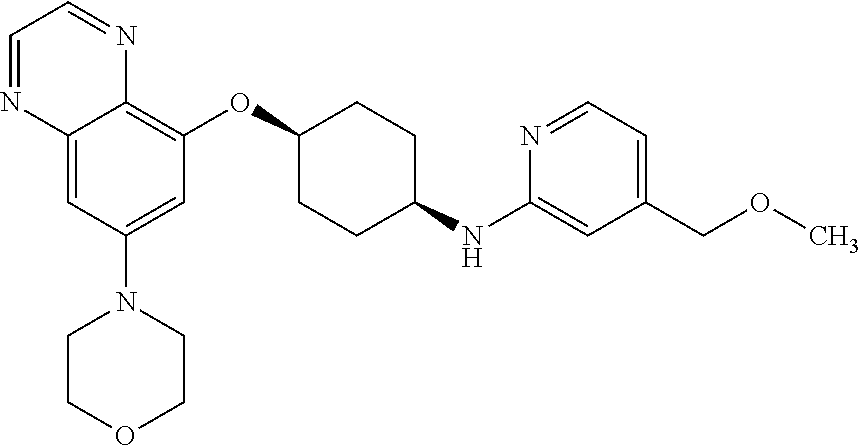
C1=NC2=CC(N3CCOCC3)=CC(OC3CCC(NC4=CC(COC)=CC=N4)CC3)=C2N=C1
